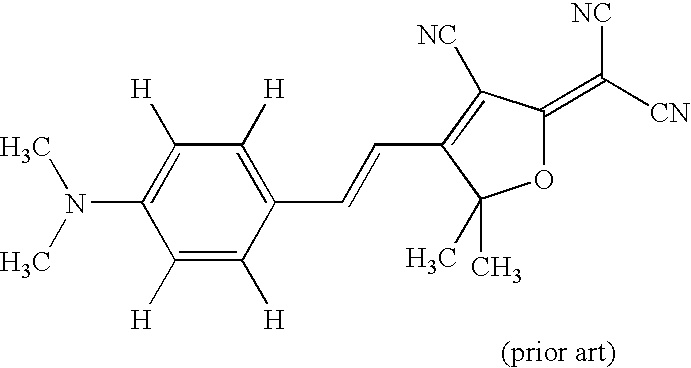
C1([H])=C([H])C(C=CC2=C([NC])C(=C([CN])[NC])OC2(C)C)=C([H])C([H])=C1N(C)C
